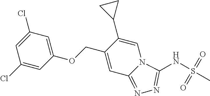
C1(OCC2=CC3=NN=C(NS(C)(=O)=O)N3C=C2C2CC2)=CC(Cl)=CC(Cl)=C1
